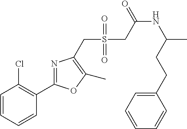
C1=CC=CC(C2=NC(CS(=O)(=O)CC(NC(C)CCC3=CC=CC=C3)=O)=C(C)O2)=C1Cl
